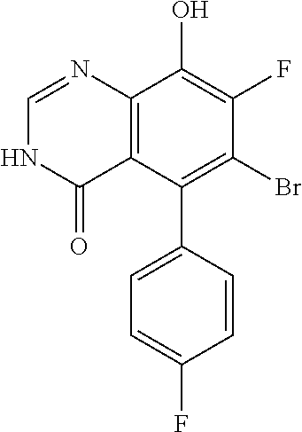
C12=C(C(C3=CC=C(F)C=C3)=C(Br)C(F)=C1O)C(=O)NC=N2
